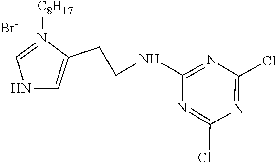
N1C=C(CCNC2=NC(Cl)=NC(Cl)=N2)[N+]([C8H17])=C1.[Br-]
